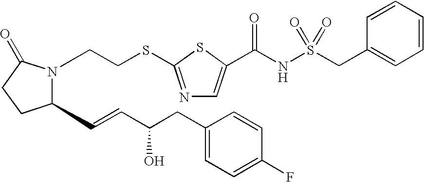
C1(C=CC(CC2=CC=C(F)C=C2)O)N(CCSC2=NC=C(C(NS(CC3=CC=CC=C3)(=O)=O)=O)S2)C(=O)CC1
